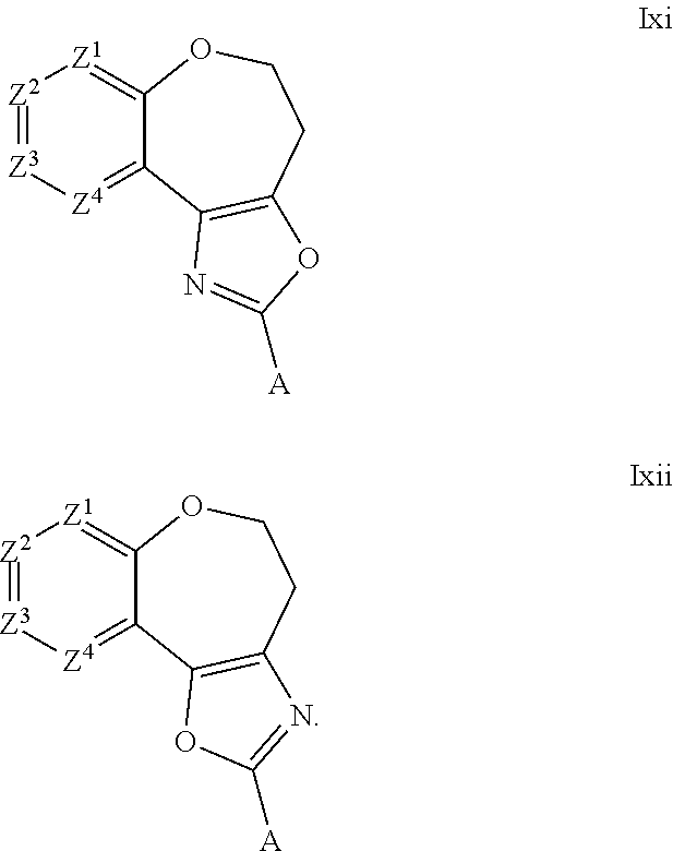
[Z2]1=[Z3][Z4]=C2C(=[Z1]1)OCCC1=C2N=C([A])O1.[Z2]1=[Z3][Z4]=C2C(=[Z1]1)OCCC1=C2OC([A])=N1
